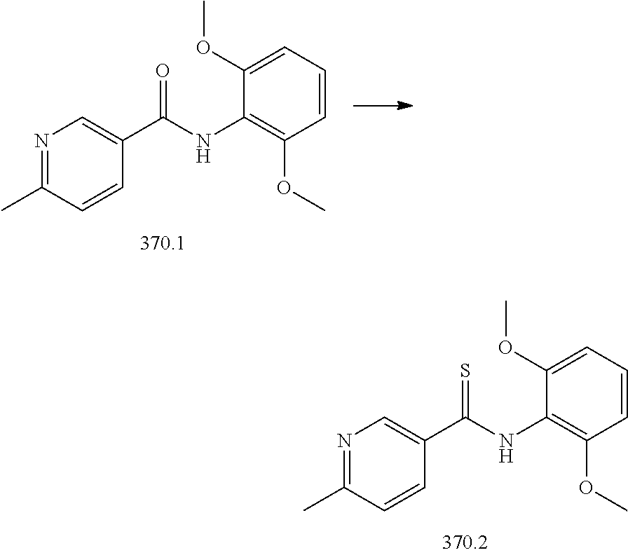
N1=C(C)C=CC(C(NC2=C(OC)C=CC=C2OC)=S)=C1.N1=C(C)C=CC(C(NC2=C(OC)C=CC=C2OC)=O)=C1
